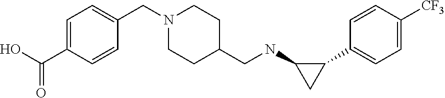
C1(C2=CC=C([CF3])C=C2)C(NCC2CCN(CC3=CC=C(C(O)=O)C=C3)CC2)C1
